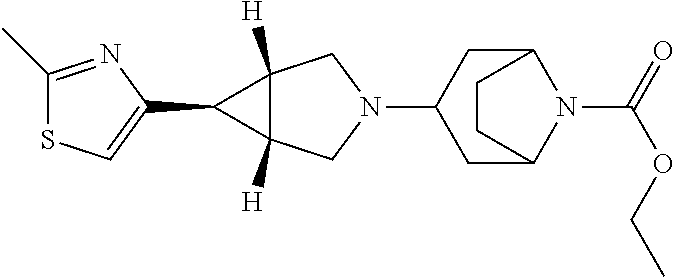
N1(C2CC3N(C(=O)OCC)C(C2)CC3)CC2([H])C([H])(C1)C2C1=CSC(C)=N1
